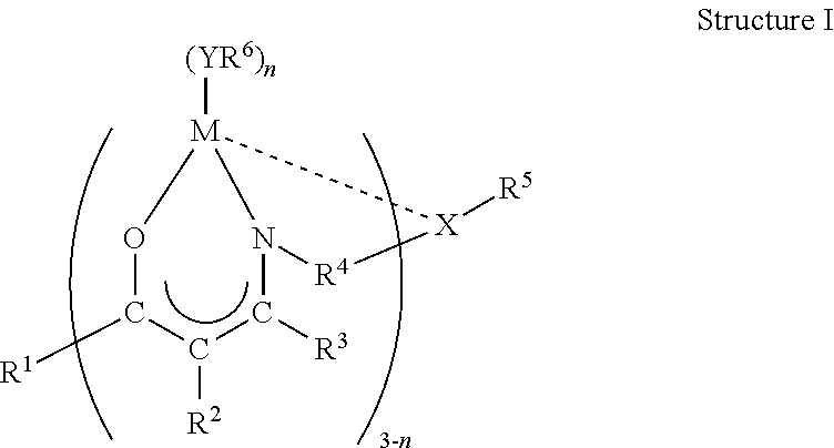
[M]12([(YR6)n])OC([R1])C([R2])C([R3])N1[R4][X]2[R5].[3-n]
